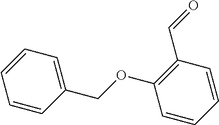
C1(C=O)=C(OCC2=CC=CC=C2)C=CC=C1
